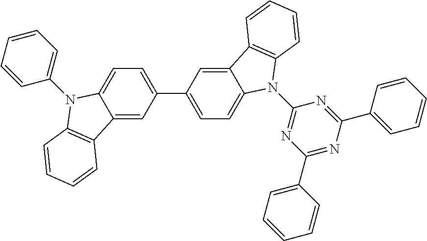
C12=CC(C3=CC=C4C(=C3)C3=C(N4C4=NC(C5=CC=CC=C5)=NC(C5=CC=CC=C5)=N4)C=CC=C3)=CC=C1N(C1=CC=CC=C1)C1=C2C=CC=C1
